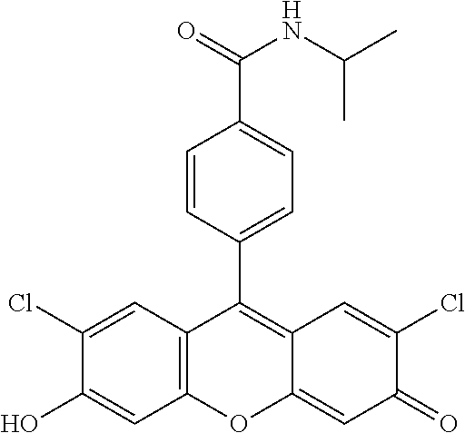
C12=C(C=C(Cl)C(O)=C1)C(C1=CC=C(C(=O)NC(C)C)C=C1)=C1C(=CC(=O)C(Cl)=C1)O2
